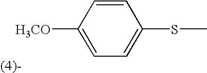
C1=C([H3CO])C=CC(SC)=C1
